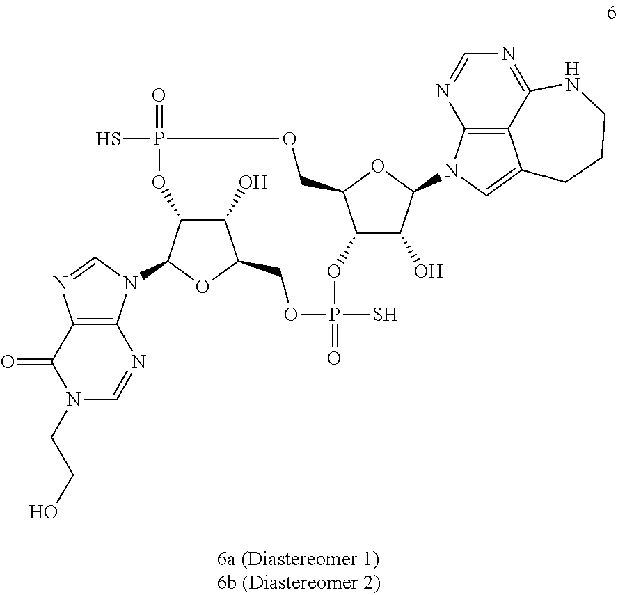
C1(=O)N(CCO)C=NC2=C1N=CN2C1C2C(O)C(O1)COP(S)(=O)OC1C(O)C(N3C4=C5C(=C3)CCCNC5=NC=N4)OC1COP(S)(=O)O2
